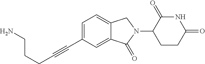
N1C(=O)C(N2CC3=CC=C(C#CCCCN)C=C3C2=O)CCC1=O
